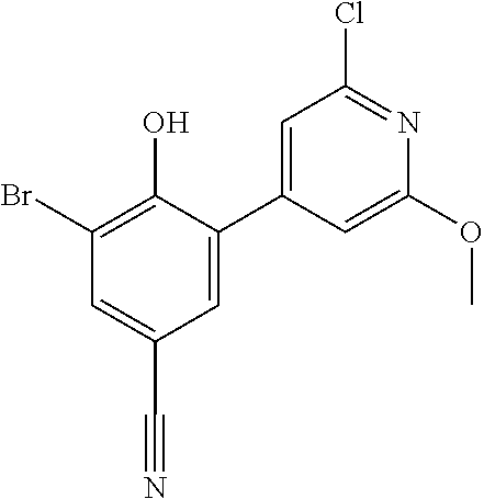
C1(C2=CC(Cl)=NC(OC)=C2)=CC(C#N)=CC(Br)=C1O
